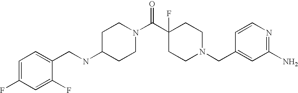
C1(NCC2=CC=C(F)C=C2F)CCN(C(C2(F)CCN(CC3=CC(N)=NC=C3)CC2)=O)CC1
